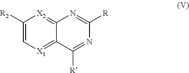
C12=[X2]C([R2])=C[X1]=C1C([R])=NC([R])=N2
